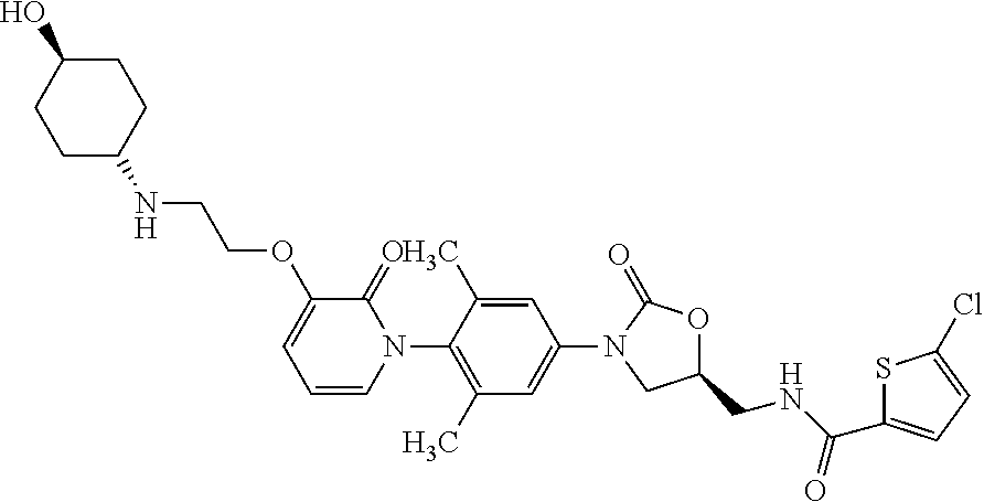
C1=C(C)C(N2C(=O)C(OCCNC3CCC(O)CC3)=CC=C2)=C(C)C=C1N1CC(CNC(C2=CC=C(Cl)S2)=O)OC1=O
